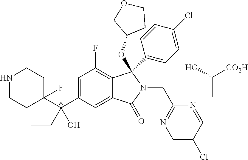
C1=C(C(C2(F)CCNCC2)(O)CC)C=C2C(=C1F)C(C1=CC=C(Cl)C=C1)(OC1CCOC1)N(CC1=NC=C(Cl)C=N1)C2=O.C([CO2H])(O)C
